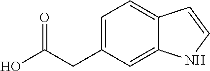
C1=C(CC(O)=O)C=C2C(=C1)C=CN2
